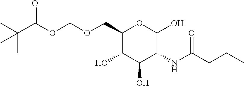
O(CC1C(O)C(O)C(NC(CCC)=O)C(O)O1)COC(C(C)(C)C)=O
